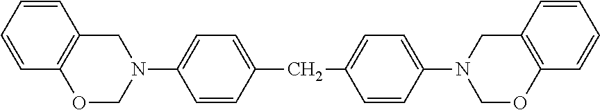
C1=CC=CC2=C1CN(C1=CC=C(CC3=CC=C(N4COC5=C(C4)C=CC=C5)C=C3)C=C1)CO2
